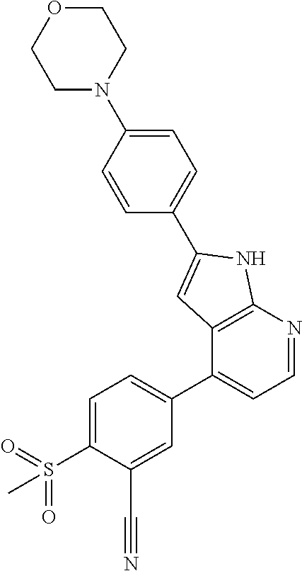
O=S(C1=CC=C(C2=CC=NC3=C2C=C(C2=CC=C(N4CCOCC4)C=C2)N3)C=C1C#N)(=O)C
